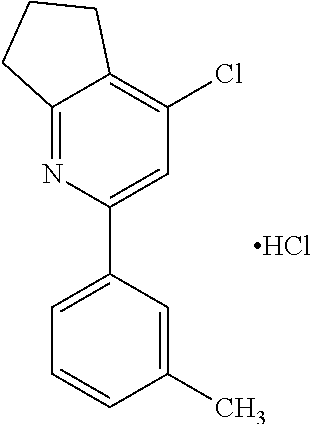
C12=NC(C3=CC=CC(C)=C3)=CC(Cl)=C1CCC2.Cl
